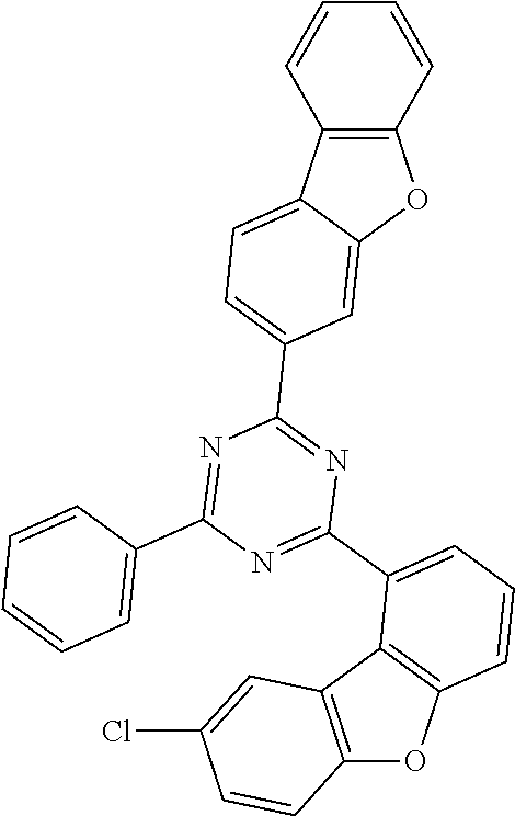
C12=C(C3=CC=C(C4=NC(C5=CC=CC6=C5C5=C(O6)C=CC(Cl)=C5)=NC(C5=CC=CC=C5)=N4)C=C3O1)C=CC=C2
